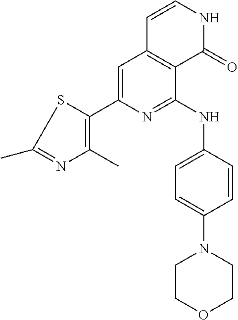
C1(C2=C(C)N=C(C)S2)=CC2=C(C(NC3=CC=C(N4CCOCC4)C=C3)=N1)C(=O)NC=C2
